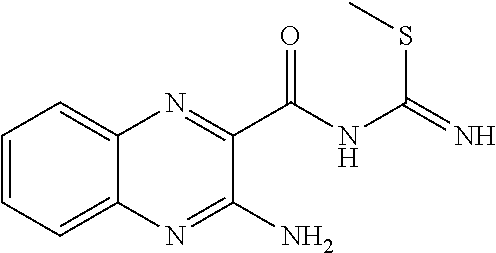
C12=CC=CC=C1N=C(N)C(C(=O)NC(SC)=N)=N2
